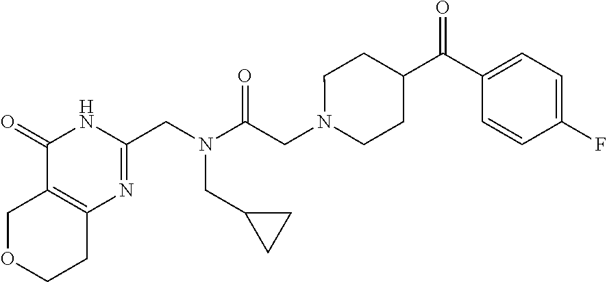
C1(=O)C2=C(N=C(CN(C(CN3CCC(C(C4=CC=C(F)C=C4)=O)CC3)=O)CC3CC3)N1)CCOC2
